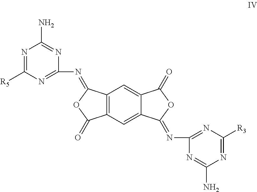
N1=C([R5])N=C(N=C2C3=C(C(=O)O2)C=C2C(=C3)C(=O)OC2=NC2=NC([R3])=NC(N)=N2)N=C1N
